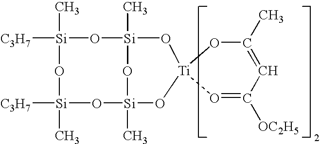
[Si]1([C3H7])(C)O[Si]2(C)O[Ti]3(O[Si](C)(O2)O[Si]([C3H7])(C)O1)O=C([OC2H5])C=C(C)O3
